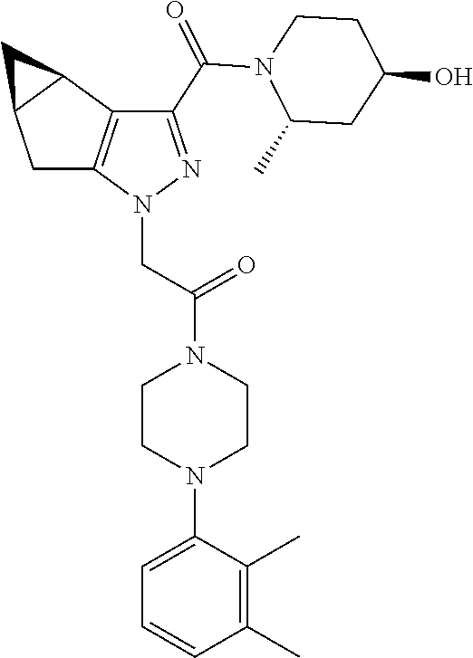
C(=O)(N1C(C)CC(O)CC1)C1=NN(CC(=O)N2CCN(C3=CC=CC(C)=C3C)CC2)C2=C1C1C(C2)C1
